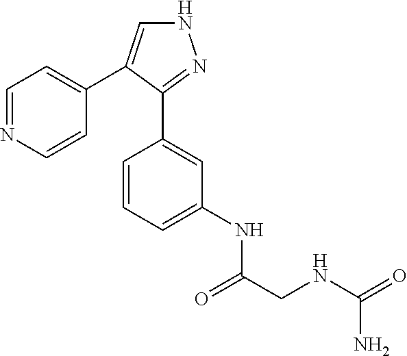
C1=NC=CC(C2=CNN=C2C2=CC(NC(CNC(=O)N)=O)=CC=C2)=C1
